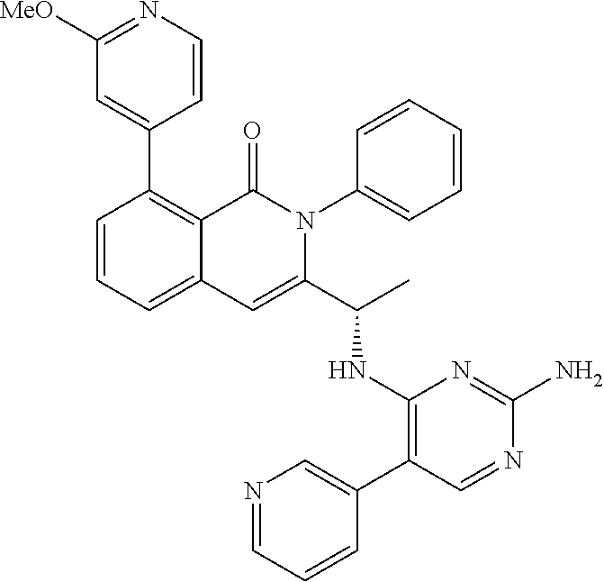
C1=CC=C2C(=C1C1=CC([MeO])=NC=C1)C(=O)N(C1=CC=CC=C1)C(C(C)NC1=C(C3=CN=CC=C3)C=NC(N)=N1)=C2
